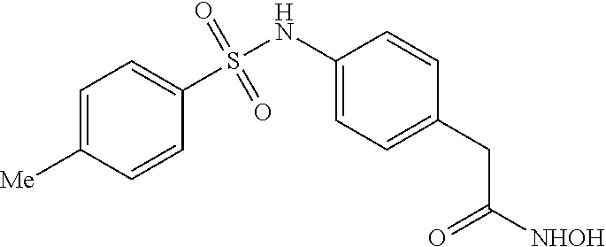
C1(S(NC2=CC=C(CC([NHOH])=O)C=C2)(=O)=O)=CC=C([Me])C=C1
